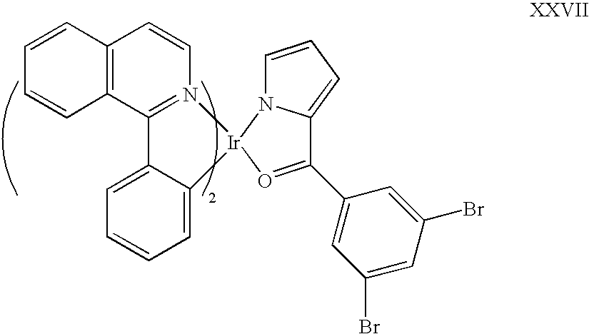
C12=C(C3=N(C=C1)[Ir]1(N4C=CC=C4C(C4=CC(Br)=CC(Br)=C4)=O1)C1=CC=CC=C31)C=CC=C2
